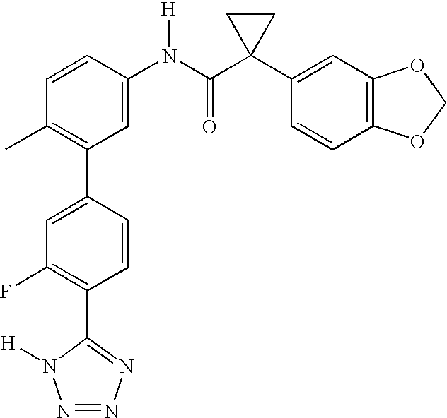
C1(N(C(C2(C3=CC4=C(C=C3)OCO4)CC2)=O)[H])=CC(C2=CC(F)=C(C3=NN=NN3[H])C=C2)=C(C)C=C1
